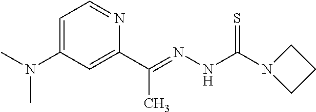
C1=C(N(C)C)C=C(C(=NNC(=S)N2CCC2)C)N=C1
